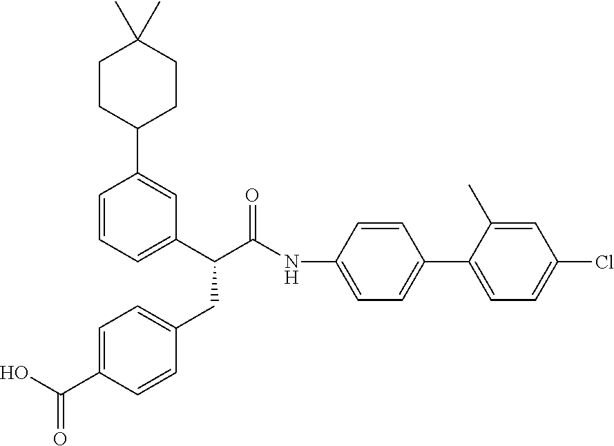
C1=CC=C(C(C(=O)NC2=CC=C(C3=CC=C(Cl)C=C3C)C=C2)CC2=CC=C(C(=O)O)C=C2)C=C1C1CCC(C)(C)CC1
